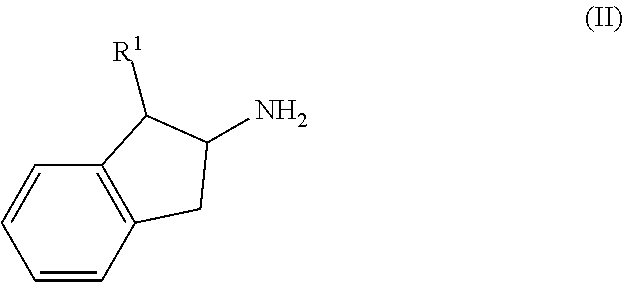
C1=CC2=C(C=C1)C([R1])C(N)C2
